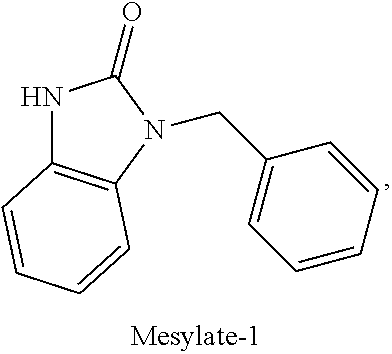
N1C2=C(N(CC3=CC=CC=C3)C1=O)C=CC=C2
